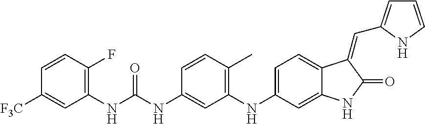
C1(NC(NC2=CC(NC3=CC=C4C(=C3)NC(=O)C4=CC3=CC=CN3)=C(C)C=C2)=O)=C(F)C=CC([F3C])=C1
